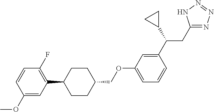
C1(C2CCC(COC3=CC=CC(C(CC4=NN=NN4)C4CC4)=C3)CC2)=C(F)C=CC(OC)=C1
